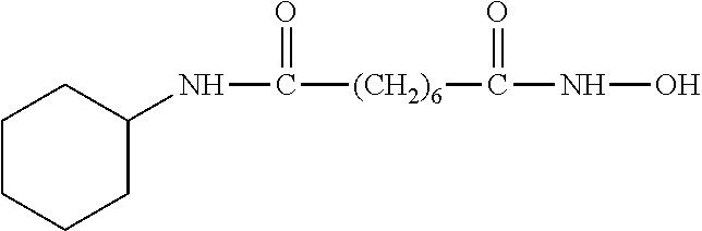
N(C([(CH2)6]C(NO)=O)=O)C1CCCCC1
